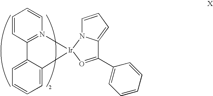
C1=CC=CN2=C1C1=CC=CC=C1[Ir]21N2C=CC=C2C(C2=CC=CC=C2)=O1
